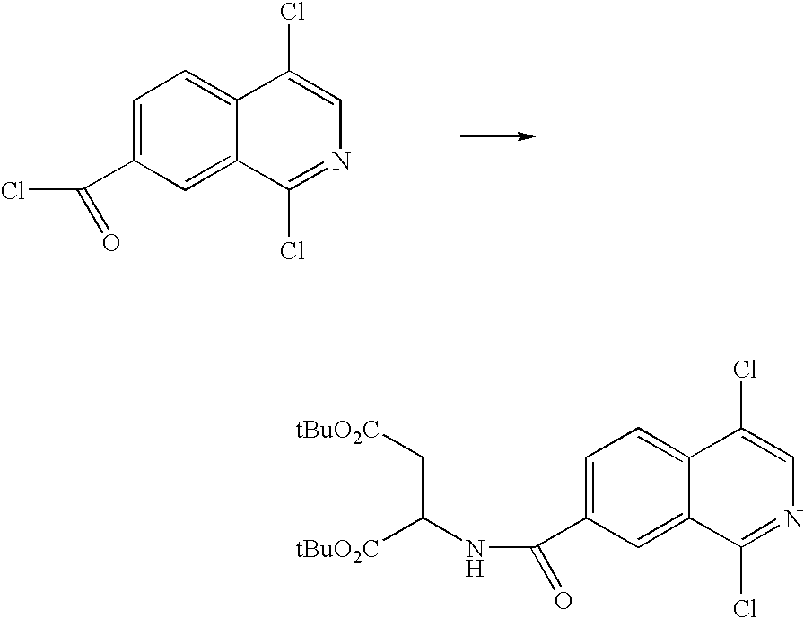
C(C1=CC=C2C(=C1)C(Cl)=NC=C2Cl)(=O)Cl.C(C1=CC=C2C(=C1)C(Cl)=NC=C2Cl)(NC([tBuO2C])C[tBuO2C])=O
